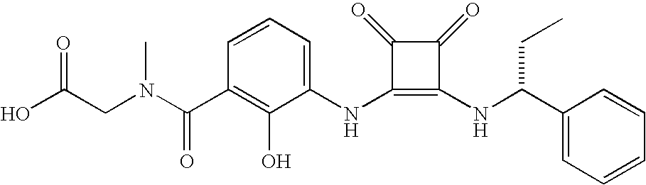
N(C1=C(NC(CC)C2=CC=CC=C2)C(=O)C1=O)C1=CC=CC(C(=O)N(CC(O)=O)C)=C1O
